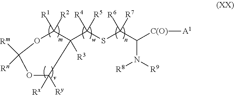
O1C([R1])([R2])C(C(SC([R6])([R7])C(N([R9])[R8])[C(O)][A1])([R4])[R5])([R3])C([Rx])([Ry])OC1([Rm])[Rn]
